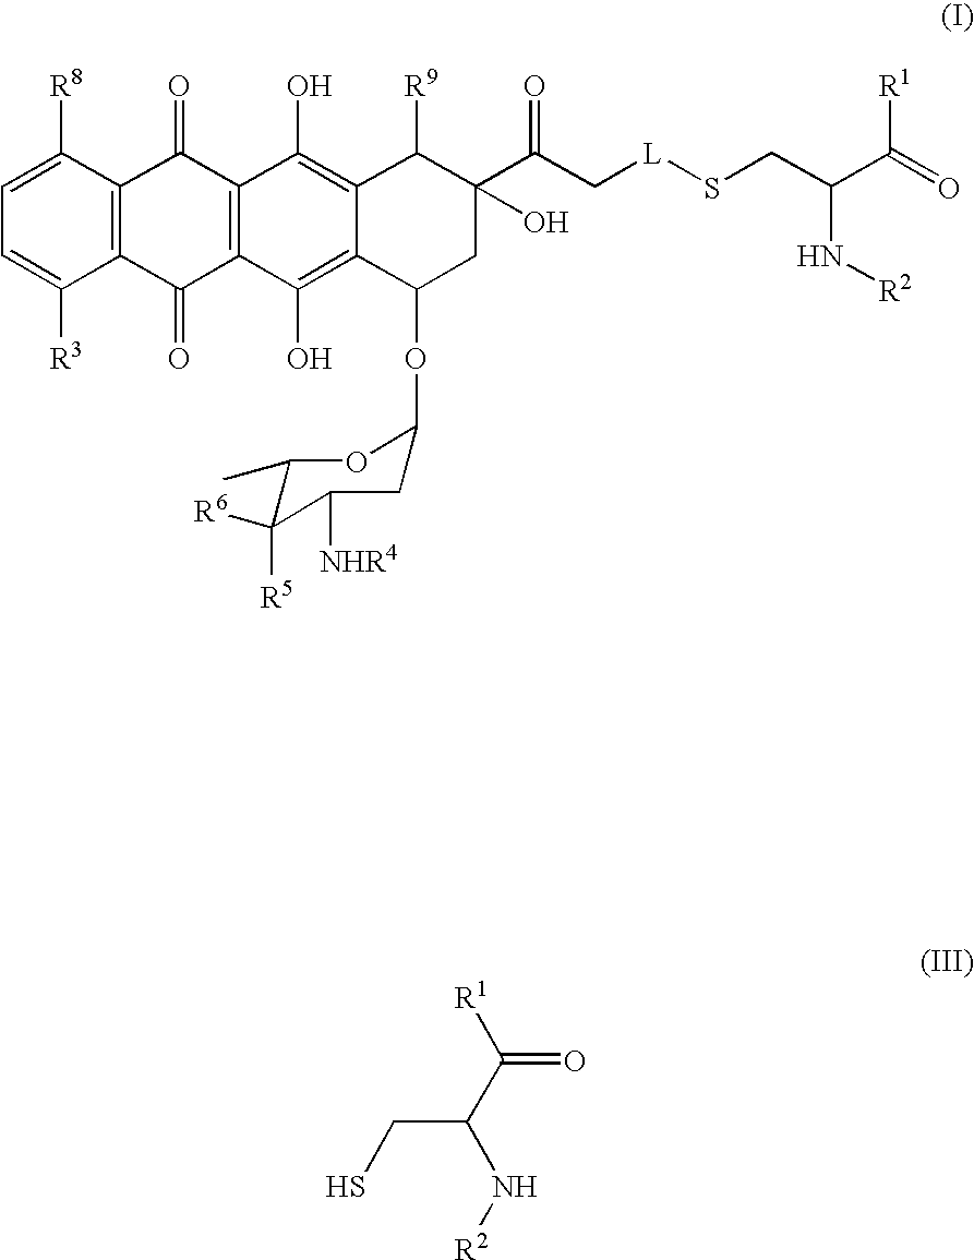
C1=C([R3])C2=C(C([R8])=C1)C(=O)C1=C(C2=O)C(O)=C2C(=C1O)C([R9])C(C(C[L]SCC(C(=O)[R1])N[R2])=O)(O)CC2OC1CC([NHR4])C([R5])([R6])C(C)O1.[R1]C(C(N[R2])CS)=O
